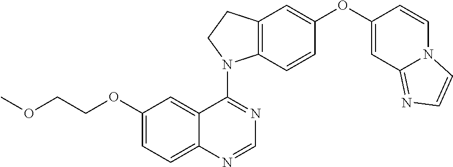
C12=CC=C(OCCOC)C=C1C(N1C3=C(C=C(OC4=CC5=NC=CN5C=C4)C=C3)CC1)=NC=N2
